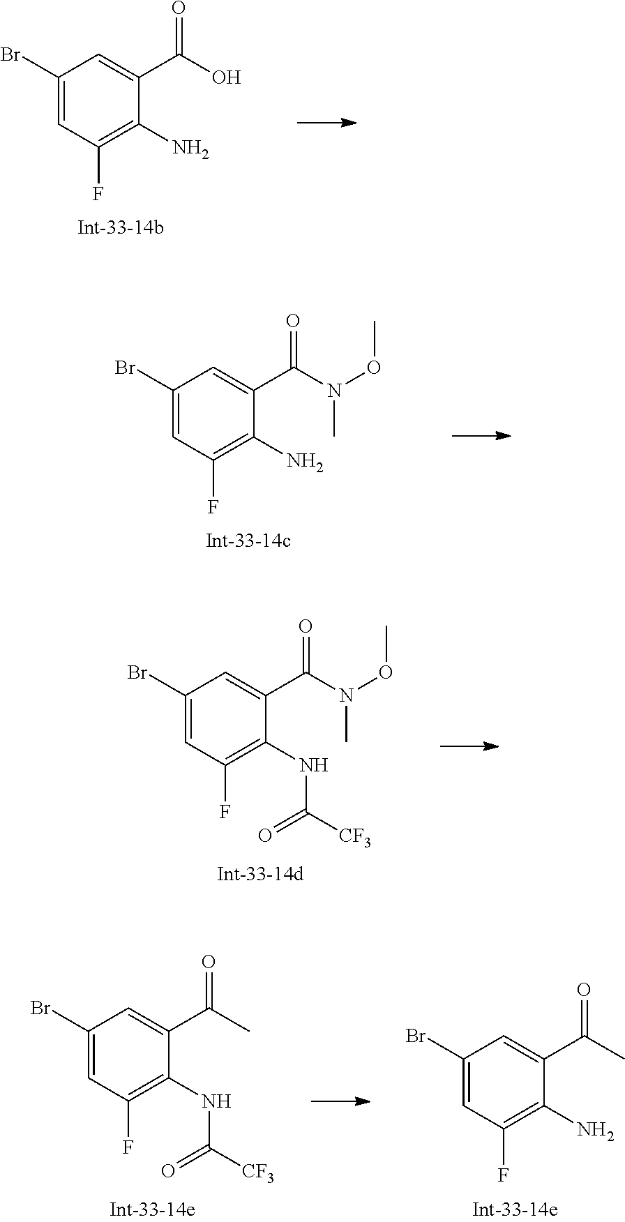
C1(Br)=CC(F)=C(N)C(C(O)=O)=C1.C1(Br)=CC(F)=C(N)C(C(N(OC)C)=O)=C1.C1(Br)=CC(F)=C(NC([CF3])=O)C(C(N(OC)C)=O)=C1.C1(Br)=CC(F)=C(NC([CF3])=O)C(C(C)=O)=C1.C1(Br)=CC(F)=C(N)C(C(C)=O)=C1
